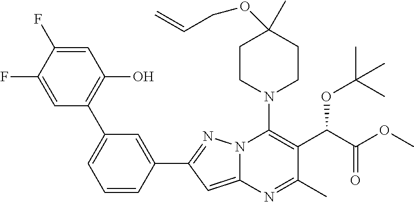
C1CN(C2=C(C(C(OC)=O)OC(C)(C)C)C(C)=NC3=CC(C4=CC(C5=C(O)C=C(F)C(F)=C5)=CC=C4)=NN32)CCC1(C)OCC=C
